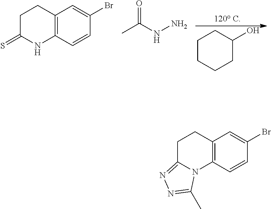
C1CCCC(O)C1.C12=C(C=CC(Br)=C1)NC(=S)CC2.O=C(NN)C.C12=C(C=CC(Br)=C1)N1C(=NN=C1C)CC2
